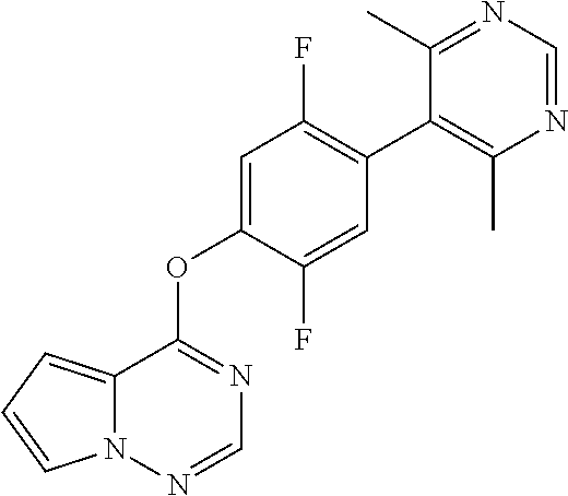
C12=CC=CN1N=CN=C2OC1=CC(F)=C(C2=C(C)N=CN=C2C)C=C1F
